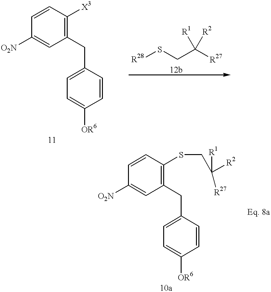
C1=CC(SCC([R2])([R1])[R27])=C(CC2=CC=C([OR6])C=C2)C=C1[O2N].C1=CC([X3])=C(CC2=CC=C([OR6])C=C2)C=C1[O2N].S(CC([R27])([R1])[R2])[R28]
